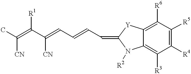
CC(=C(C(=CC=CC=C1N([R2])C2=C([R3])C([R4])=C([R5])C([R6])=C2[Y]1)[CN])[R1])[CN]
